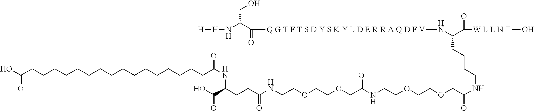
OC(CCCCCCCCCCCCCCCCC(NC(CCC(NCCOCCOCC(=O)NCCOCCOCC(NCCCCC(N[Q G T F T S D Y S K Y L D E R R A Q D F V]C(=O)C(CO)N[H][H])C(=O)[W L L N T]O)=O)=O)C(O)=O)=O)=O
